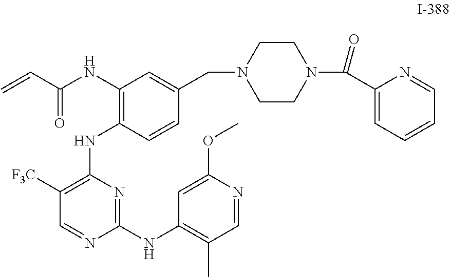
C1([F3C])=C(NC2=C(NC(C=C)=O)C=C(CN3CCN(C(=O)C4=CC=CC=N4)CC3)C=C2)N=C(NC2=C(C)C=NC(OC)=C2)N=C1
